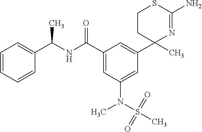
C1CC(C)(C2=CC(C(NC(C3=CC=CC=C3)C)=O)=CC(N(S(C)(=O)=O)C)=C2)N=C(N)S1
